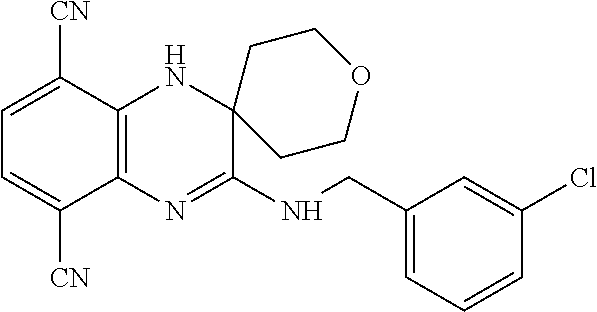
C1=C([CN])C2=C(C([CN])=C1)N=C(NCC1=CC=CC(Cl)=C1)C1(N2)CCOCC1
